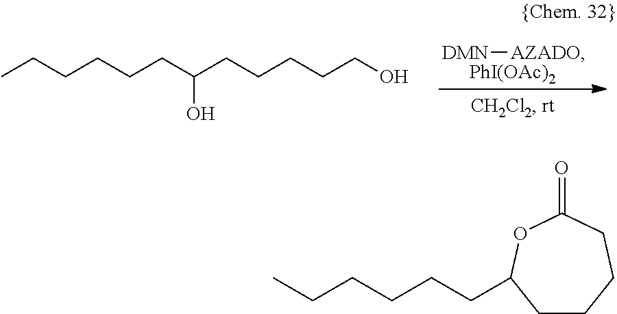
[DMN][AZADO].[PhI(OAc)2].C(CC(CCCCCO)O)CCCC.C1CCCC(=O)OC1CCCCCC
